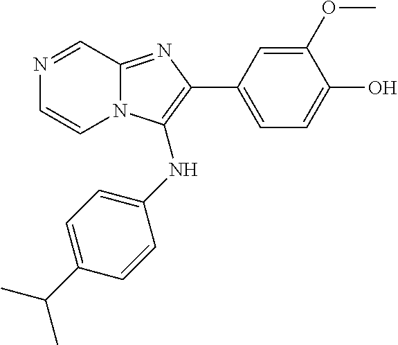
N1=CC2=NC(C3=CC=C(O)C(OC)=C3)=C(NC3=CC=C(C(C)C)C=C3)N2C=C1
